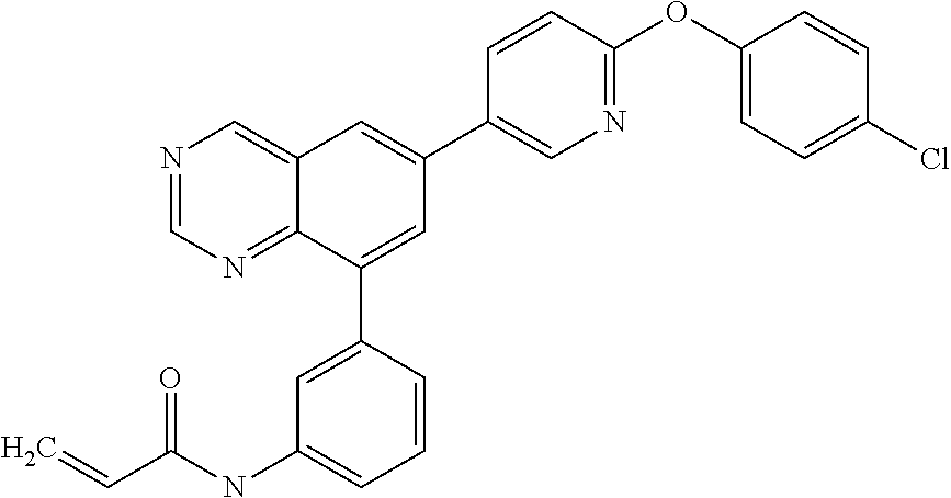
C1(C2=CC(C3=CN=C(OC4=CC=C(Cl)C=C4)C=C3)=CC3=CN=CN=C23)=CC(NC(C=C)=O)=CC=C1
